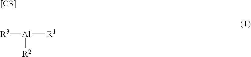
[[C3]].[R3][Al]([R2])[R1]
